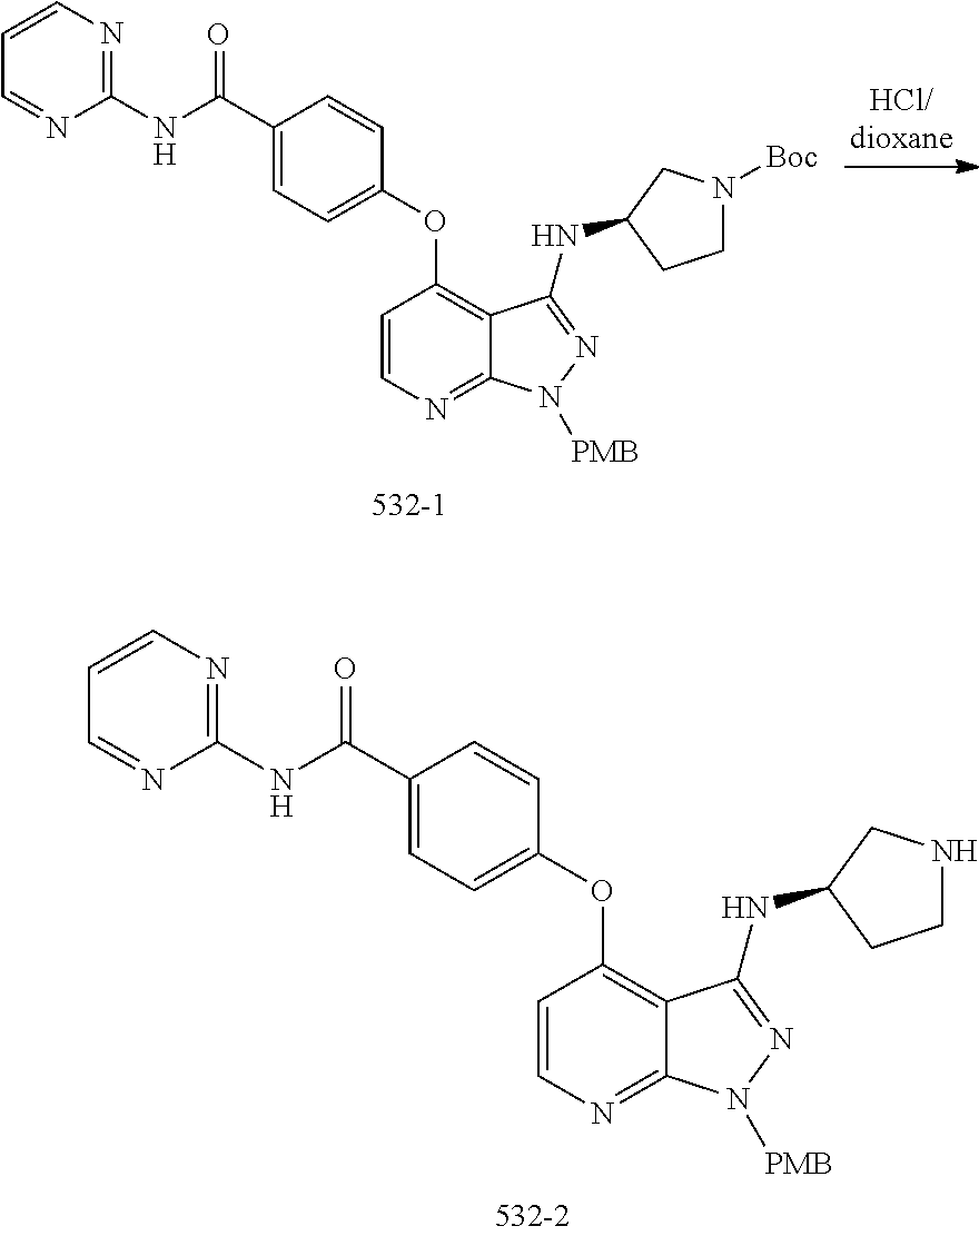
C1(C(NC2=NC=CC=N2)=O)=CC=C(OC2=C3C(=NC=C2)N([PMB])N=C3NC2CCN([Boc])C2)C=C1.C1(C(NC2=NC=CC=N2)=O)=CC=C(OC2=C3C(=NC=C2)N([PMB])N=C3NC2CCNC2)C=C1
